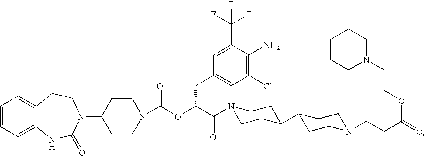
C1=CC=C2C(=C1)CCN(C1CCN(C(OC(C(=O)N3CCC(C4CCN(CCC(=O)OCCN5CCCCC5)CC4)CC3)CC3=CC(Cl)=C(N)C(C(F)(F)F)=C3)=O)CC1)C(=O)N2
